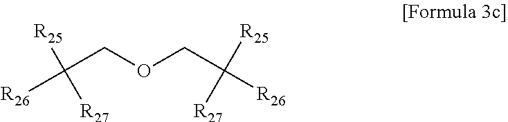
C(COCC([R25])([R26])[R27])([R25])([R27])[R26]
